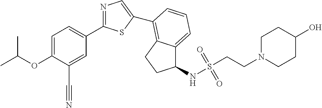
C1=C(OC(C)C)C(C#N)=CC(C2=NC=C(C3=C4C(=CC=C3)C(NS(CCN3CCC(O)CC3)(=O)=O)CC4)S2)=C1
